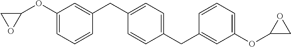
C1=C(CC2=CC=C(CC3=CC(OC4CO4)=CC=C3)C=C2)C=CC=C1OC1CO1
